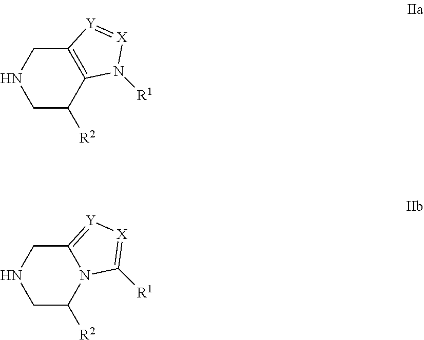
C1C([R2])C2=C(CN1)[Y]=[X]N2[R1].C1C([R2])N2C(=[Y][X]=C2[R1])CN1
